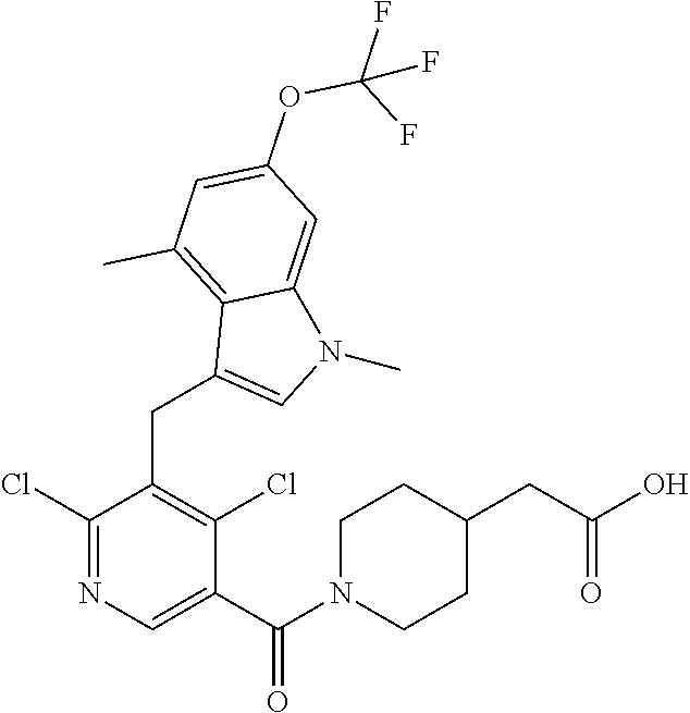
C1(C(N2CCC(CC(=O)O)CC2)=O)=CN=C(Cl)C(CC2=CN(C)C3=CC(OC(F)(F)F)=CC(C)=C32)=C1Cl
